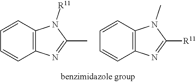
C1=CC=CC2=C1N([R11])C(C)=N2.C1=CC=CC2=C1N(C)C([R11])=N2
